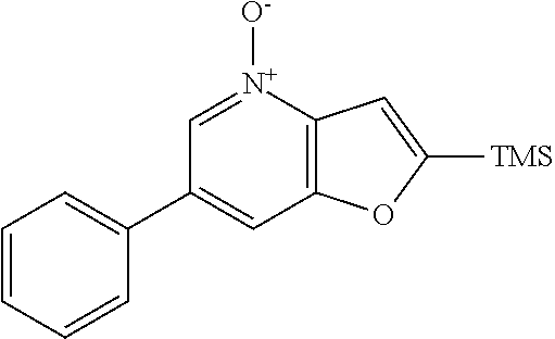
C12=C([N+]([O-])=CC(C3=CC=CC=C3)=C1)C=C([TMS])O2
